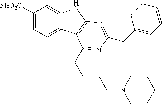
C1([MeO2C])=CC=C2C(=C1)NC1=C2C(CCCCN2CCCCC2)=NC(CC2=CC=CC=C2)=N1
